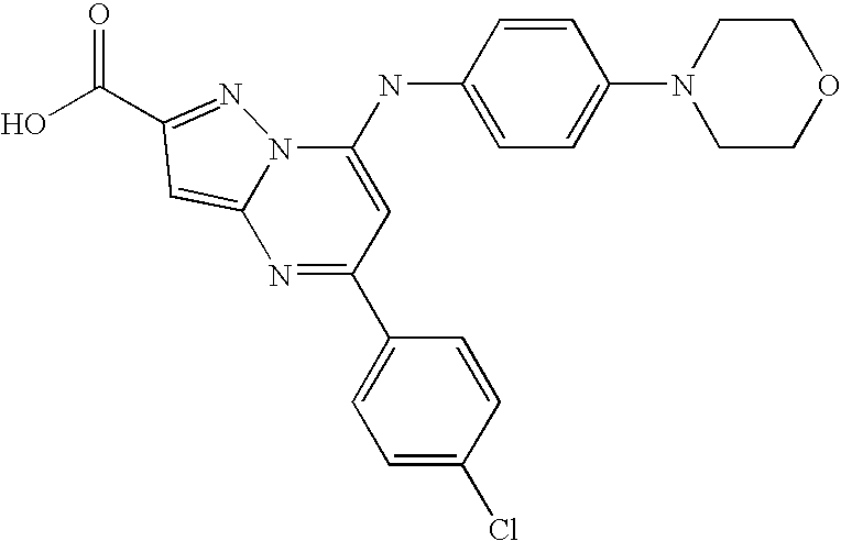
OC(=O)C1=NN2C(NC3=CC=C(N4CCOCC4)C=C3)=CC(C3=CC=C(Cl)C=C3)=NC2=C1
